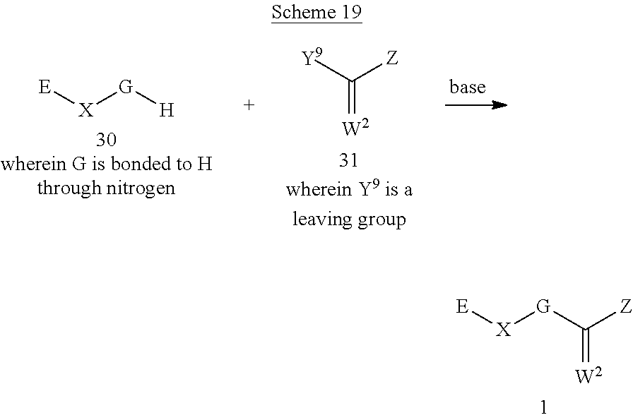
[E][X][G][H].[Y9]C([Z])=[W2].[E][X][G]C([Z])=[W2]
